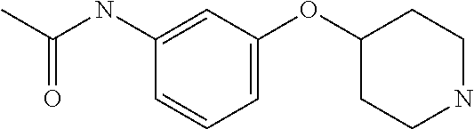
C1(OC2CCNCC2)=CC=CC(NC(C)=O)=C1
